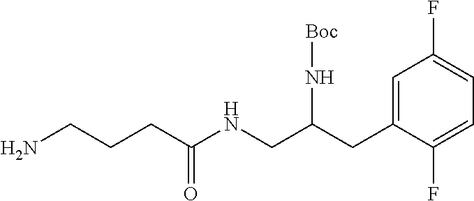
NCCCC(NCC(CC1=CC(F)=CC=C1F)N[Boc])=O
